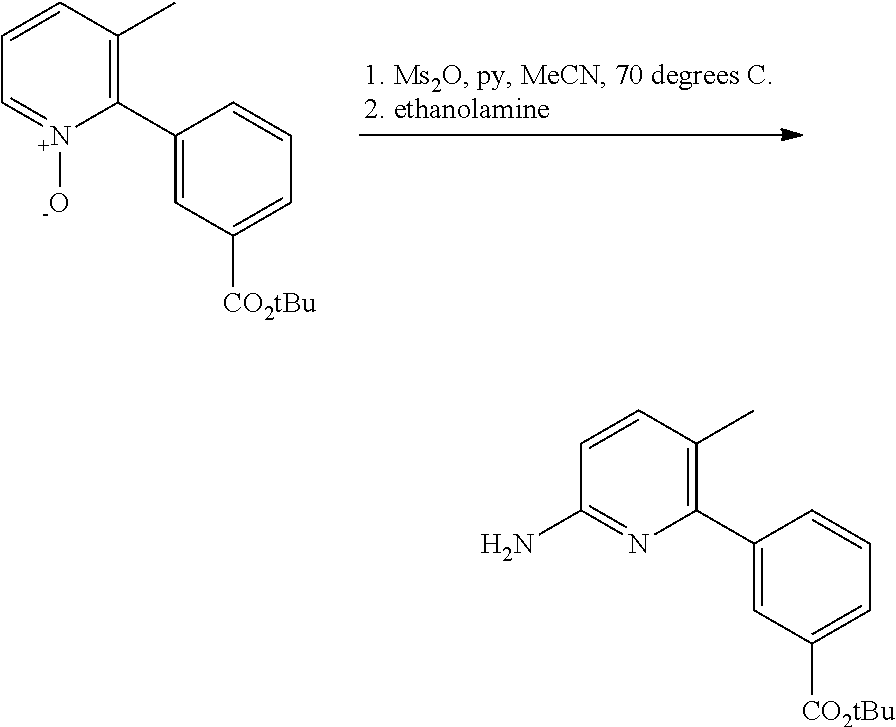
C1(C2=CC([CO2tBu])=CC=C2)=C(C)C=CC=[N+]1[-O].C1(C2=CC([CO2tBu])=CC=C2)=C(C)C=CC(N)=N1
